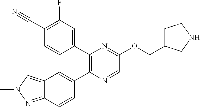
C12=NN(C)C=C1C=C(C1=C(C3=CC(F)=C(C#N)C=C3)N=C(OCC3CCNC3)C=N1)C=C2
